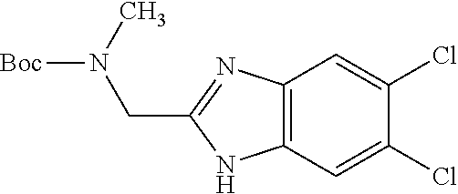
C12=C(C=C(Cl)C(Cl)=C1)NC(CN([Boc])C)=N2
